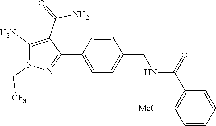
C1=C(C2=NN(C[CF3])C(N)=C2C(=O)N)C=CC(CNC(C2=C([MeO])C=CC=C2)=O)=C1
